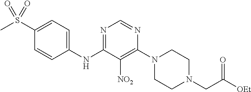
N1=C(NC2=CC=C(S(C)(=O)=O)C=C2)C([NO2])=C(N2CCN(CC([OEt])=O)CC2)N=C1
